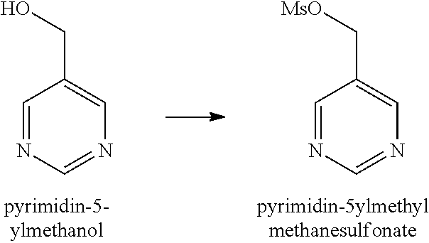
C1=NC=NC=C1CO.C1=NC=NC=C1C[MsO]
